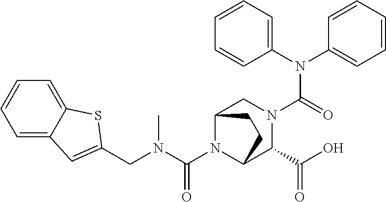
C(N1C2C(C(O)=O)N(C(N(C3=CC=CC=C3)C3=CC=CC=C3)=O)CC1CC2)(N(CC1=CC2=CC=CC=C2S1)C)=O
